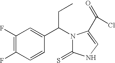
C1(F)=C(F)C=CC(C(N2C(=S)NC=C2C(=O)Cl)CC)=C1
